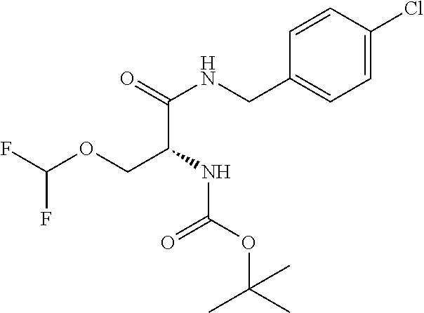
C(C(NC(OC(C)(C)C)=O)COC(F)F)(=O)NCC1=CC=C(Cl)C=C1
